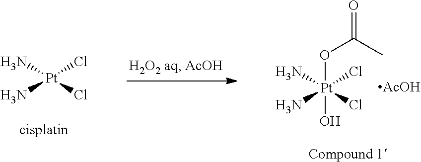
[Pt](Cl)(N)(N)(Cl)(OC(=O)C)O.[AcOH].[Pt](Cl)(N)(N)Cl
